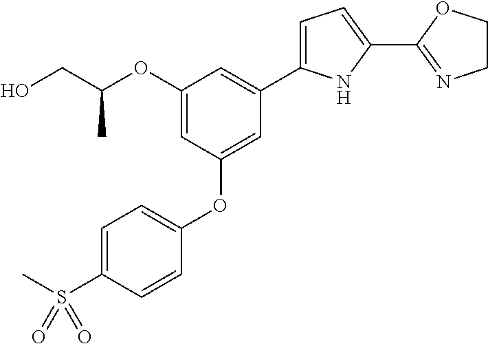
C1=C(S(C)(=O)=O)C=CC(OC2=CC(C3=CC=C(C4=NCCO4)N3)=CC(OC(CO)C)=C2)=C1
